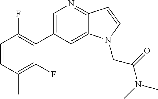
C1=C(C2=C(F)C=CC(C)=C2F)C=C2C(=N1)C=CN2CC(N(C)C)=O
